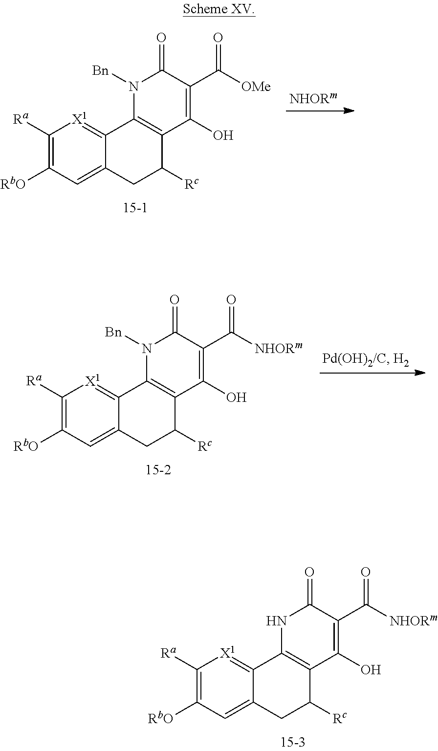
C1([Ra])=C([RbO])C=C2C(=[X1]1)C1=C(C([Rc])C2)C(O)=C(C(=O)[NHORm])C(=O)N1.C1([Ra])=C([RbO])C=C2C(=[X1]1)C1=C(C([Rc])C2)C(O)=C(C(=O)[OMe])C(=O)N1[Bn].C1([Ra])=C([RbO])C=C2C(=[X1]1)C1=C(C([Rc])C2)C(O)=C(C(=O)[NHORm])C(=O)N1[Bn]
